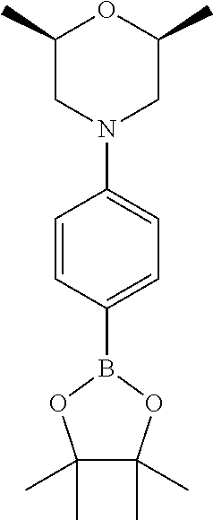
C1=C(N2CC(C)OC(C)C2)C=CC(B2OC(C)(C)C(C)(C)O2)=C1
